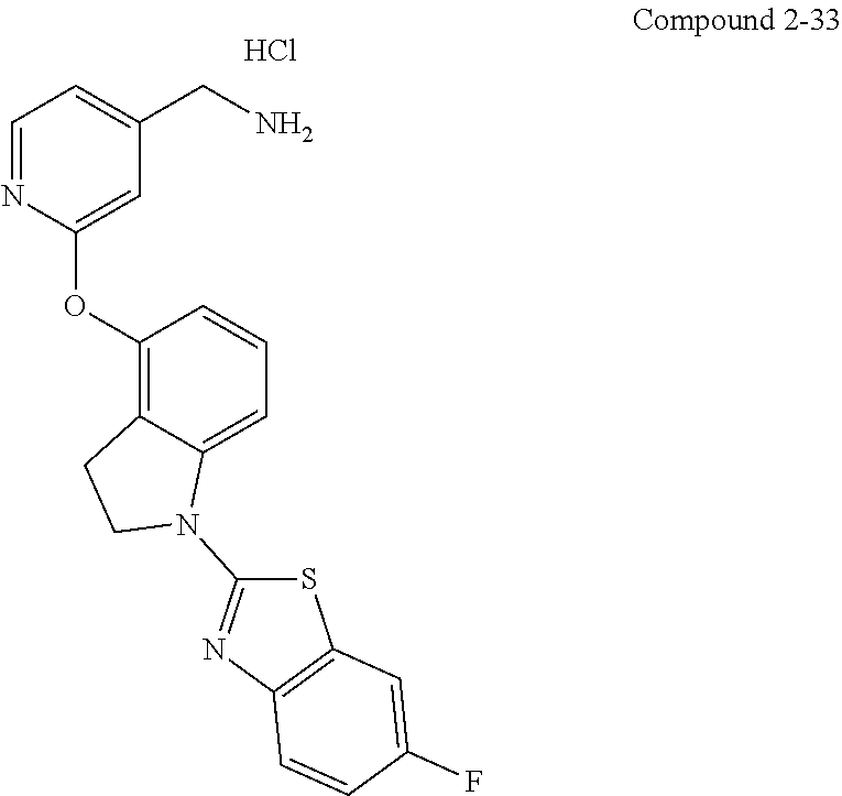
Cl.C1=NC(OC2=C3C(=CC=C2)N(C2=NC4=C(S2)C=C(F)C=C4)CC3)=CC(CN)=C1
